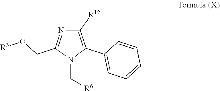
C1([R12])=C(C2=CC=CC=C2)N(C[R6])C(CO[R3])=N1
